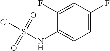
N(C1=CC=C(F)C=C1F)S(Cl)(=O)=O
